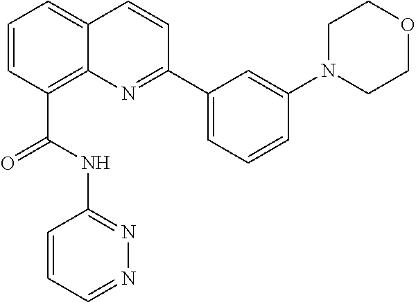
C1=CC(C(NC2=NN=CC=C2)=O)=C2C(=C1)C=CC(C1=CC=CC(N3CCOCC3)=C1)=N2
